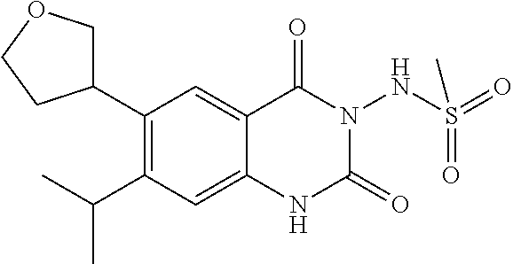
C1(C2COCC2)=C(C(C)C)C=C2C(=C1)C(=O)N(NS(C)(=O)=O)C(=O)N2
